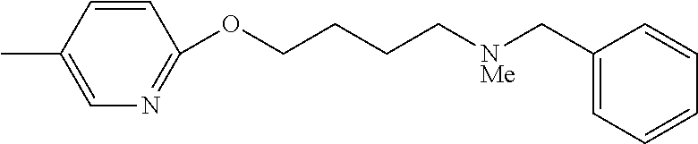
C1=CC(C)=CN=C1OCCCC[NMe]CC1=CC=CC=C1
